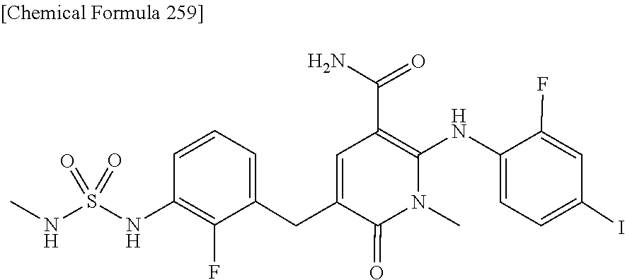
O=S(=O)(NC)NC1=C(F)C(CC2=CC(C(N)=O)=C(NC3=CC=C(I)C=C3F)N(C)C2=O)=CC=C1
